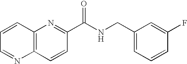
C12=C(N=C(C(NCC3=CC=CC(F)=C3)=O)C=C1)C=CC=N2
